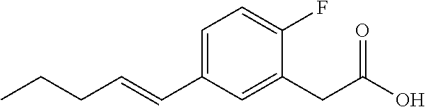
C1(CC(O)=O)=CC(C=CCCC)=CC=C1F
